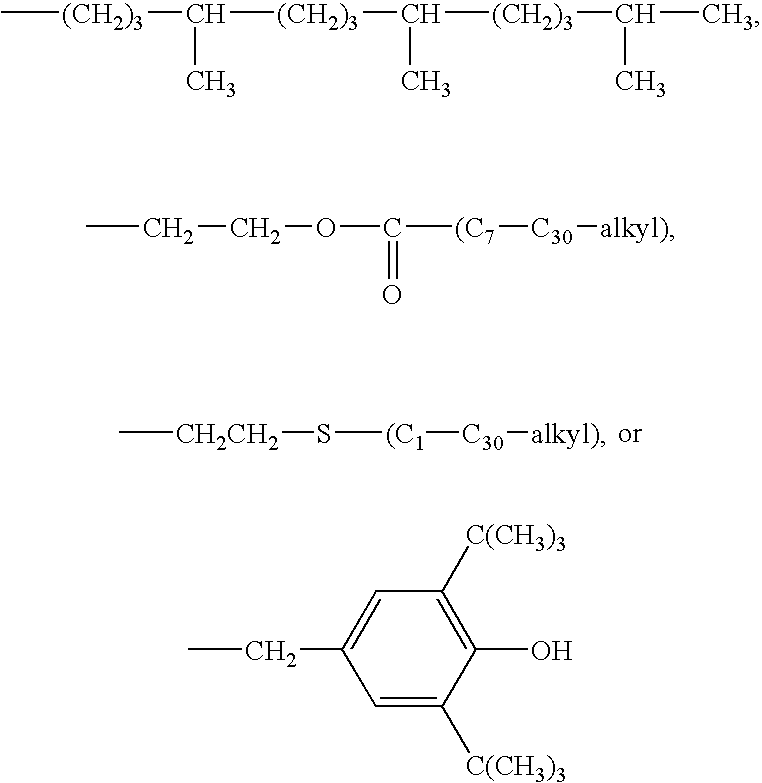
C[CH2CH2]S[(C1][C30][alkyl)].C[(CH2)3]C([(CH2)3]C([(CH2)3]C(C)C)C)C.CCCOC(=O)[(C7][C30][alkyl)].CCC1=CC([C(CH3)3])=C(O)C([C(CH3)3])=C1
